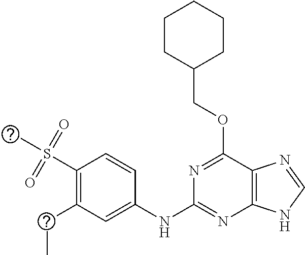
C1CC(COC2=NC(NC3=CC(CC)=C(S(C)(=O)=O)C=C3)=NC3=C2N=CN3)CCC1
